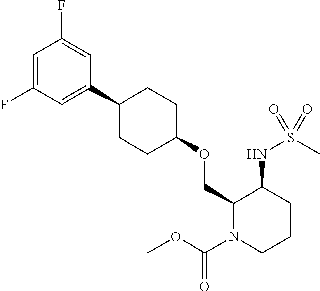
C1(COC2CCC(C3=CC(F)=CC(F)=C3)CC2)N(C(OC)=O)CCCC1NS(C)(=O)=O
